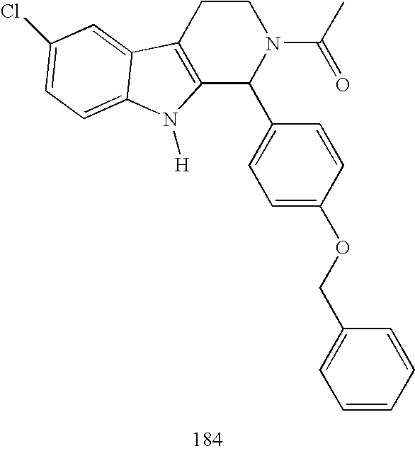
C12=C(CCN(C(=O)C)C1C1=CC=C(OCC3=CC=CC=C3)C=C1)C1=CC(Cl)=CC=C1N2[H]
